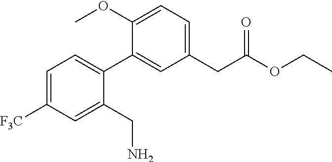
C1=C([F3C])C=C(CN)C(C2=CC(CC(OCC)=O)=CC=C2OC)=C1
